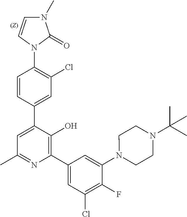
N1(C2=C(Cl)C=C(C3=CC(C)=NC(C4=CC(Cl)=C(F)C(N5CCN(C(C)(C)C)CC5)=C4)=C3O)C=C2)C(=O)N(C)C=C1
